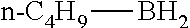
[n-C4H9]B
